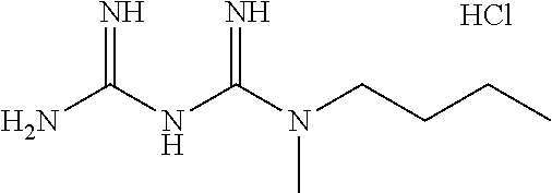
NC(NC(N(CCCC)C)=N)=N.Cl
